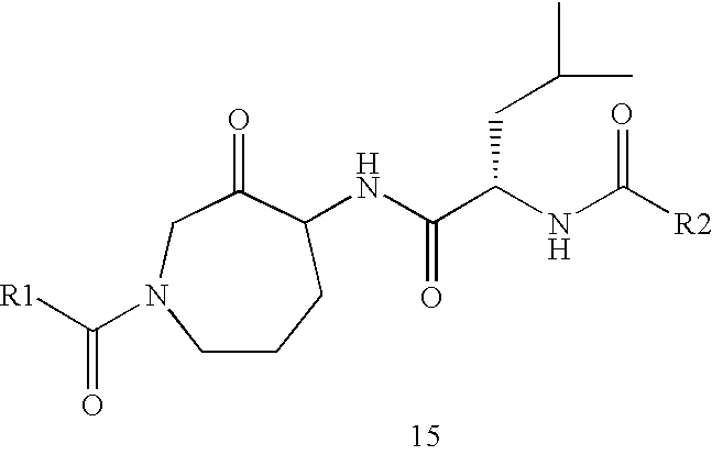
C1CCC(NC(C(NC([R2])=O)CC(C)C)=O)C(=O)CN1C([R1])=O
